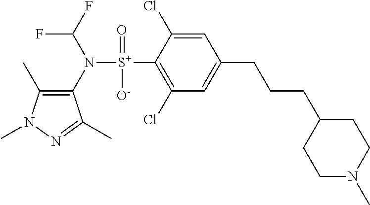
C1(C)=C(N([S+](C2=C(Cl)C=C(CCCC3CCN(C)CC3)C=C2Cl)(=O)[O-])C(F)F)C(C)=NN1C
